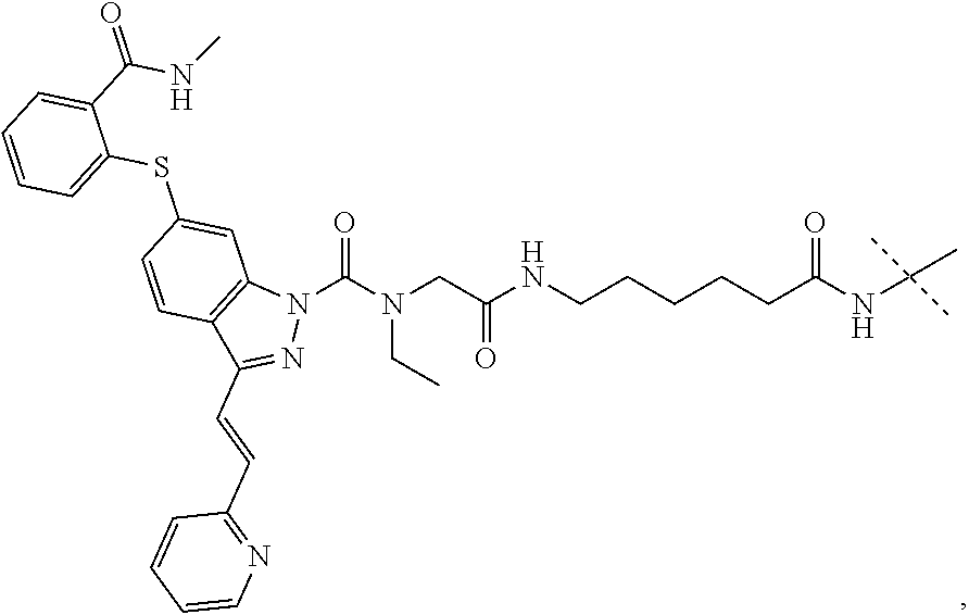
CCN(CC(NCCCCCC(=O)NC(C)(C)C)=O)C(N1N=C(C=CC2=NC=CC=C2)C2=C1C=C(SC1=CC=CC=C1C(NC)=O)C=C2)=O
